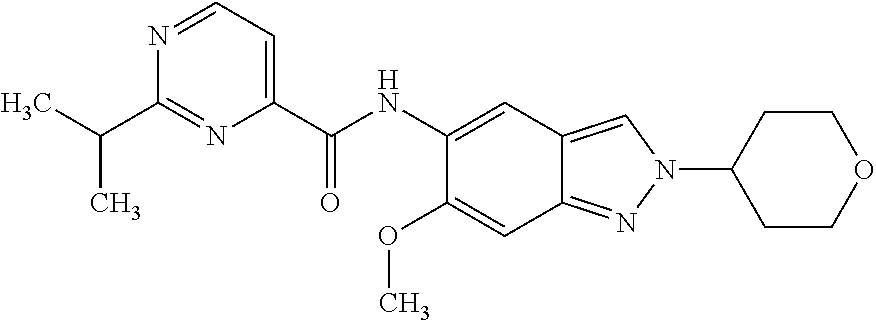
C1(C(NC2=CC3=CN(C4CCOCC4)N=C3C=C2OC)=O)=CC=NC(C(C)C)=N1
